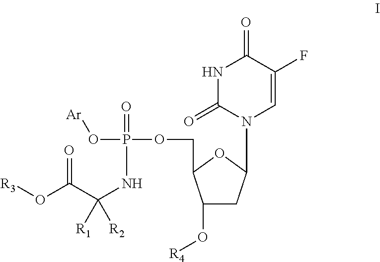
C1(O[R4])CC(N2C=C(F)C(=O)NC2=O)OC1COP(O[Ar])(=O)NC(C(=O)O[R3])([R1])[R2]
